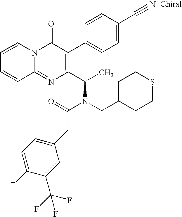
C12=NC(C(C)N(CC3CCSCC3)C(=O)CC3=CC=C(F)C(C(F)(F)F)=C3)=C(C3=CC=C(C#N)C=C3)C(=O)N1C=CC=C2
